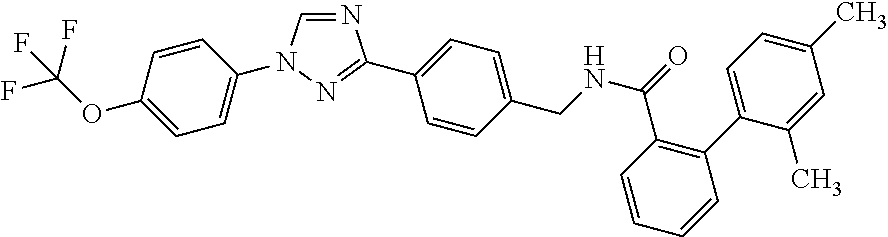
C1=NC(C2=CC=C(CNC(C3=C(C4=CC=C(C)C=C4C)C=CC=C3)=O)C=C2)=NN1C1=CC=C(OC(F)(F)F)C=C1
